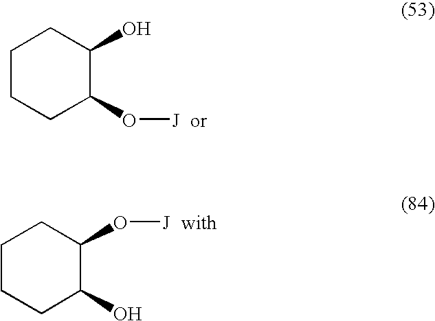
C1CCC(O[J])C(O)C1.C1CCC(O)C(O[J])C1
